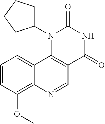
C1=CC(OC)=C2C(=C1)C1=C(C=N2)C(=O)NC(=O)N1C1CCCC1
